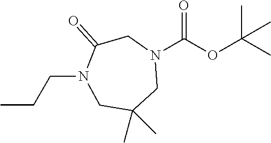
CCCN1CC(C)(C)CN(C(OC(C)(C)C)=O)CC1=O
